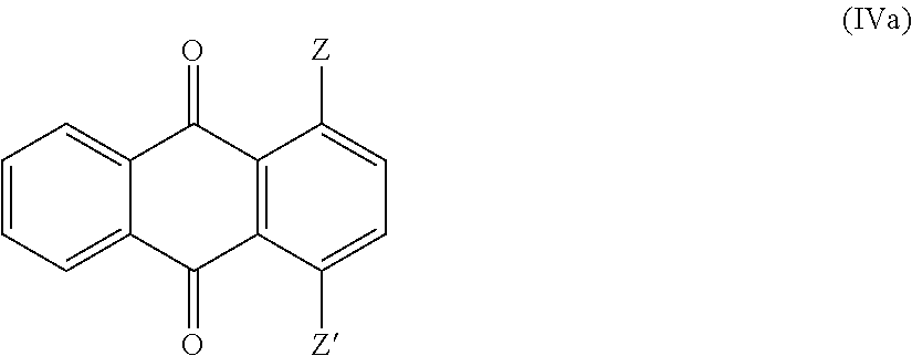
C1=CC=C2C(=C1)C(=O)C1=C(C2=O)C([Z])=CC=C1[Z]
